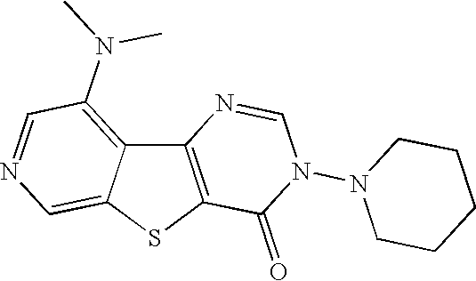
C12=C(SC3=CN=CC(N(C)C)=C13)C(=O)N(N1CCCCC1)C=N2
